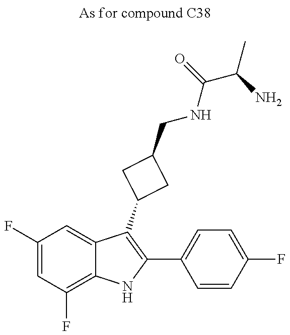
C1(F)=CC(F)=C2C(=C1)C(C1CC(CNC(C(N)C)=O)C1)=C(C1=CC=C(F)C=C1)N2
